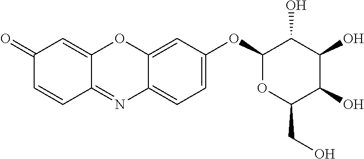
C1(OC2OC(CO)C(O)C(O)C2O)=CC=C2C(=C1)OC1=CC(=O)C=CC1=N2
